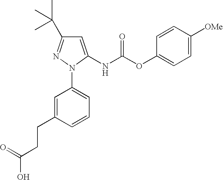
C1=C(NC(OC2=CC=C([OMe])C=C2)=O)N(C2=CC=CC(CCC(O)=O)=C2)N=C1C(C)(C)C
